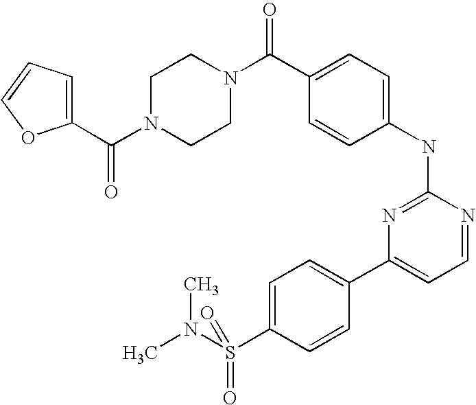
C1N(C(C2=CC=CO2)=O)CCN(C(C2=CC=C(NC3=NC(C4=CC=C(S(N(C)C)(=O)=O)C=C4)=CC=N3)C=C2)=O)C1
